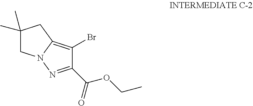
C1(C)(C)CN2C(=C(Br)C(C(OCC)=O)=N2)C1
